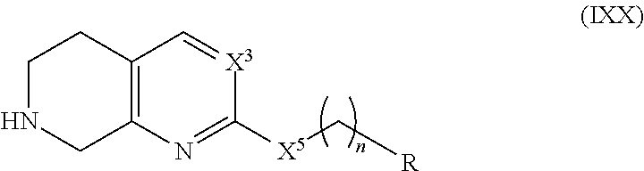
C1NCC2=C(C1)C=[X3]C([X5]C[R])=N2
